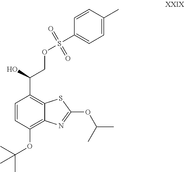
C1=CC(OC(C)(C)C)=C2C(=C1C(O)COS(=O)(=O)C1=CC=C(C)C=C1)SC(OC(C)C)=N2
